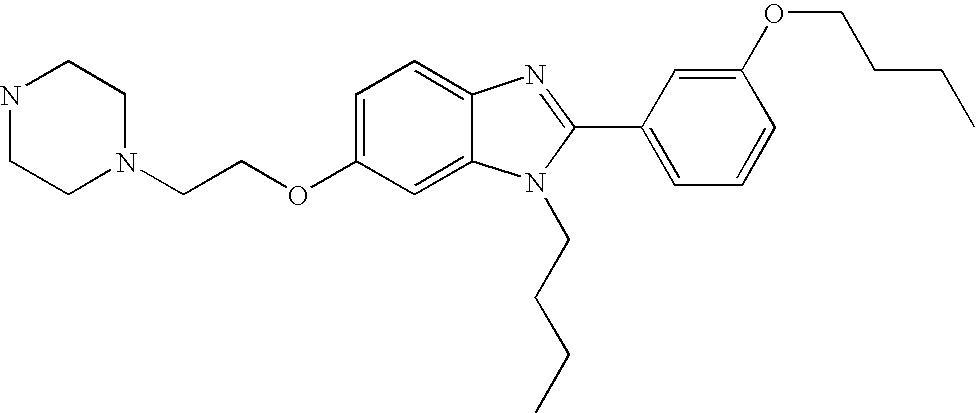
N1CCN(CCOC2=CC=C3C(=C2)N(CCCC)C(C2=CC=CC(OCCCC)=C2)=N3)CC1
